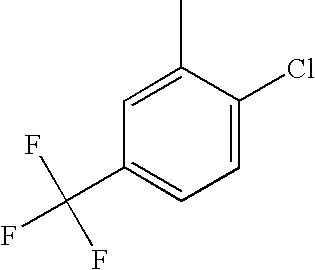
C1=C(Cl)C(C)=CC(C(F)(F)F)=C1
